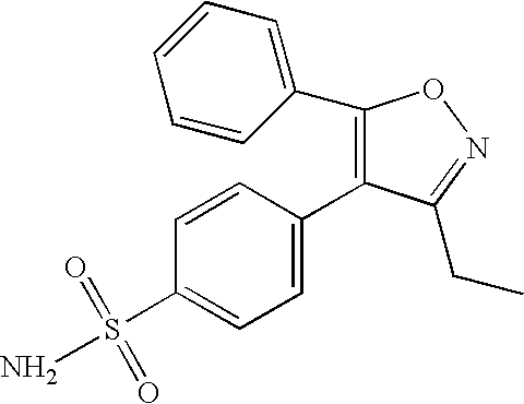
C1(C2=CC=CC=C2)=C(C2=CC=C(S(N)(=O)=O)C=C2)C(CC)=NO1
